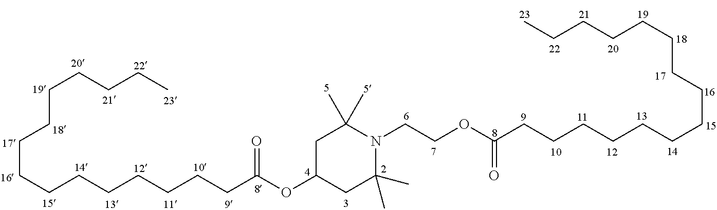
C1C(OC(CCCCCCCCCCCCCCC)=O)CC(C)(C)N(CCOC(CCCCCCCCCCCCCCC)=O)C1(C)C
